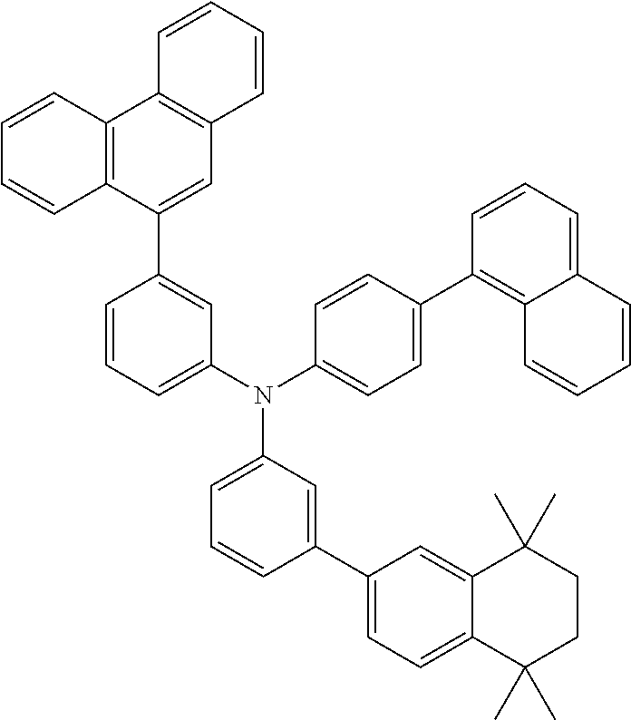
C1=CC=C(N(C2=CC=C(C3=C4C(=CC=C3)C=CC=C4)C=C2)C2=CC=CC(C3=CC=C4C(=C3)C(C)(C)CCC4(C)C)=C2)C=C1C1=CC2=C(C3=C1C=CC=C3)C=CC=C2
